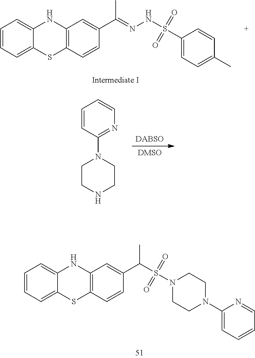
CC(=NNS(=O)(=O)C1=CC=C(C)C=C1)C1=CC2=C(SC3=CC=CC=C3N2)C=C1.[DABSO].[DMSO].C1CNCCN1C1=NC=CC=C1.C1N(C2=CC=CC=N2)CCN(S(=O)(=O)C(C2=CC3=C(SC4=CC=CC=C4N3)C=C2)C)C1
